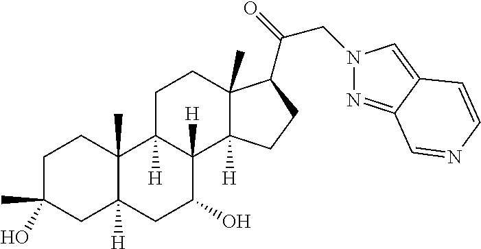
C1C(C)(O)CC2([H])C(C)(C1)C1([H])C([H])(C(O)C2)C2([H])C(C)(CC1)C(C(CN1N=C3C(=C1)C=CN=C3)=O)CC2
